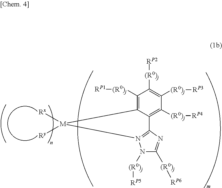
[Rx][M]1([Ry])C2=C([(R0)j][RP1])C([(R0)j][RP2])=C([(R0)j][RP3])C([(R0)j][RP4])=C2C2=N1N([(R0)j][RP5])C([(R0)j][RP6])=N2
